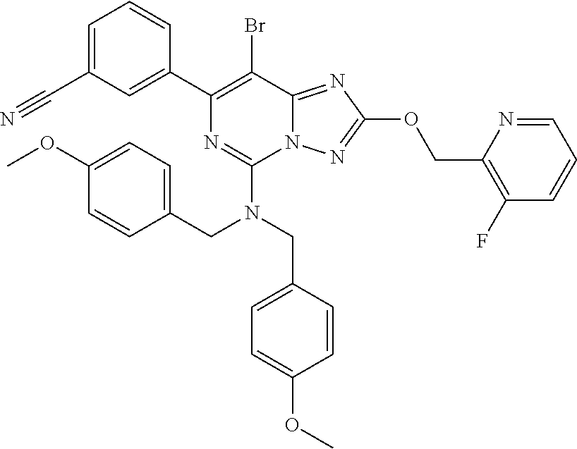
C1=C(C#N)C=C(C2=C(Br)C3=NC(OCC4=C(F)C=CC=N4)=NN3C(N(CC3=CC=C(OC)C=C3)CC3=CC=C(OC)C=C3)=N2)C=C1
